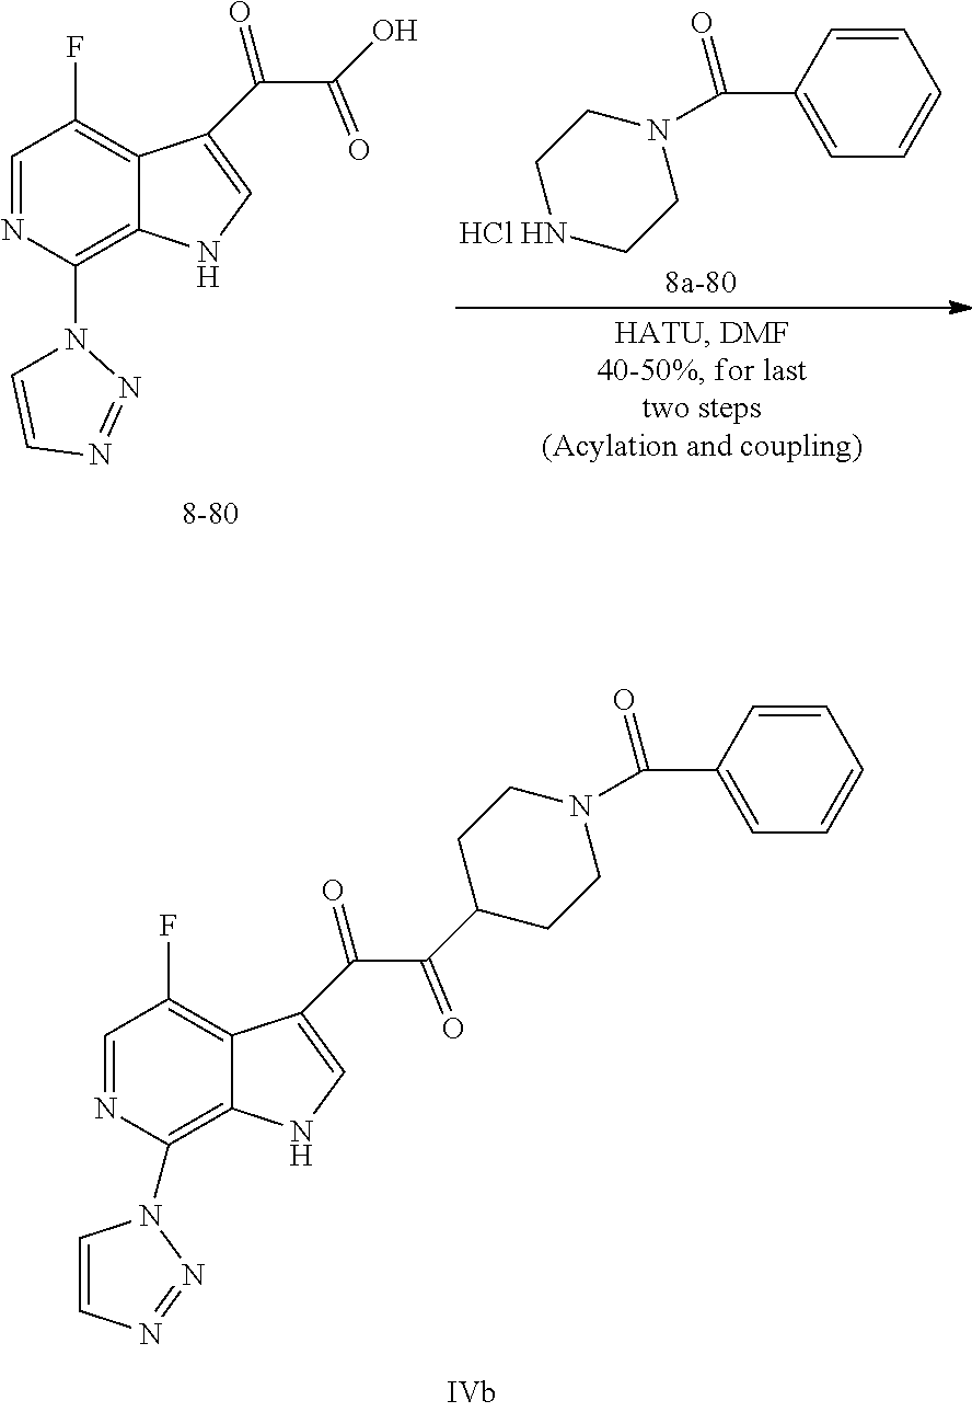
C1=C(C(N2CCNCC2)=O)C=CC=C1.Cl.C1=NC(N2C=CN=N2)=C2C(=C1F)C(C(C(O)=O)=O)=CN2.C1=NC(N2C=CN=N2)=C2C(=C1F)C(C(C(=O)C1CCN(C(C3=CC=CC=C3)=O)CC1)=O)=CN2
